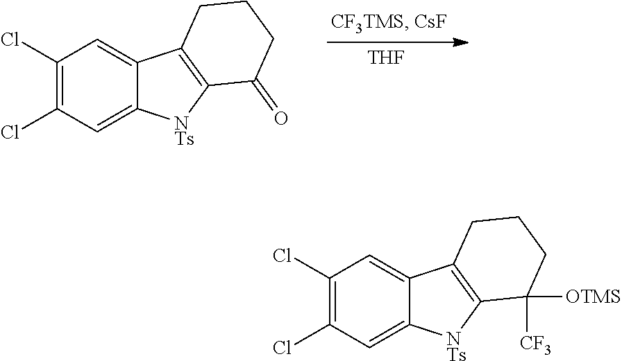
C1(Cl)=C(Cl)C=C2C(=C1)C1=C([NTs]2)C([CF3])([OTMS])CCC1.C1(Cl)=C(Cl)C=C2C(=C1)C1=C([NTs]2)C(=O)CCC1.[THF]
